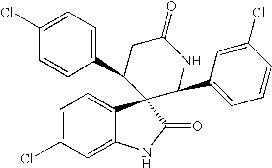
C1(C2CC(=O)NC(C3=CC=CC(Cl)=C3)C23C2=CC=C(Cl)C=C2NC3=O)=CC=C(Cl)C=C1
